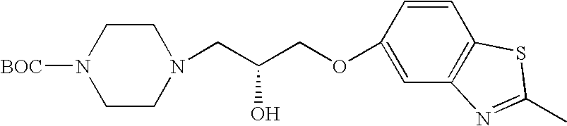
C1CN(CC(COC2=CC3=C(C=C2)SC(C)=N3)O)CCN1[BOC]
